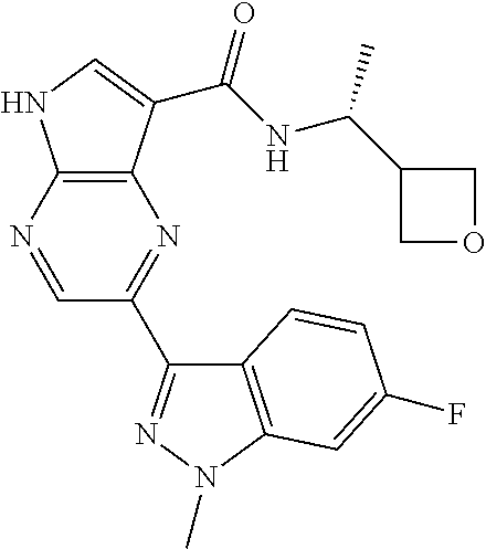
C12=C(C(C(NC(C3COC3)C)=O)=CN1)N=C(C1=NN(C)C3=C1C=CC(F)=C3)C=N2
